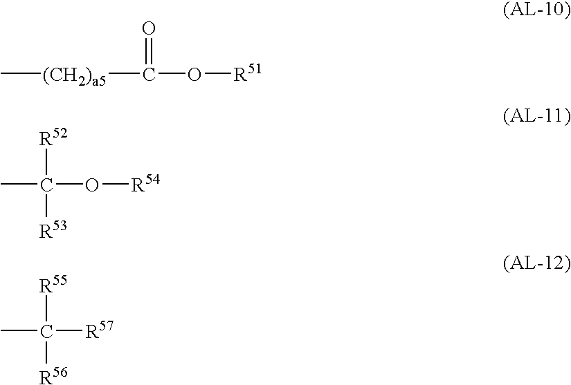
O=C(O[R51])[(CH2)a5]C.CC(O[R54])([R52])[R53].CC([R57])([R55])[R56]
